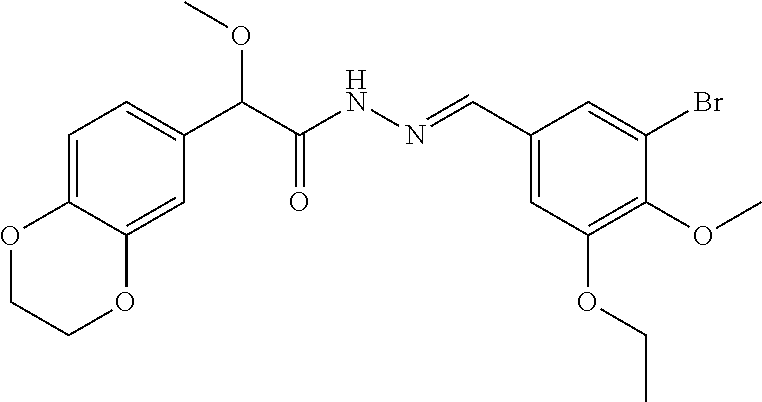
C(C(NN=CC1=CC(OCC)=C(OC)C(Br)=C1)=O)(OC)C1=CC=C2C(=C1)OCCO2
